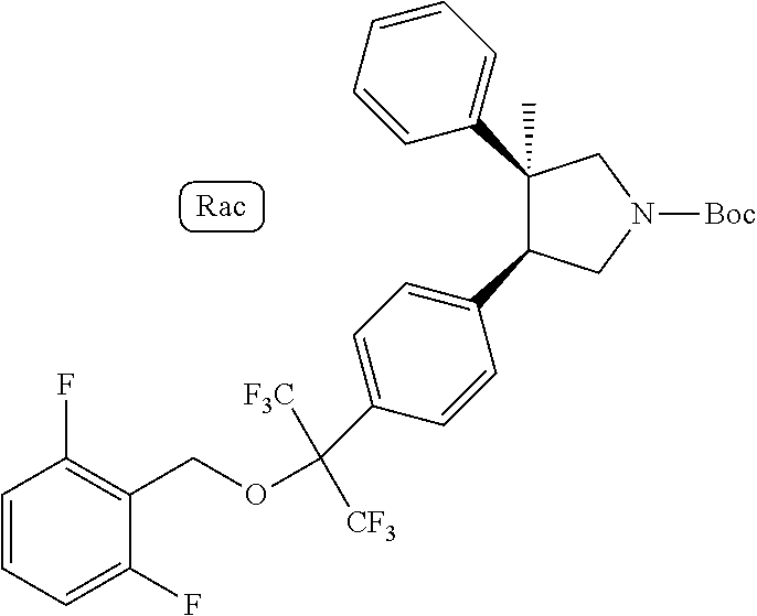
C1=C(C(OCC2=C(F)C=CC=C2F)([F3C])[CF3])C=CC(C2CN([Boc])CC2(C2=CC=CC=C2)C)=C1
